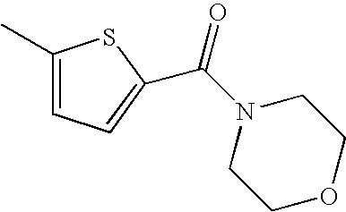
CC1=CC=C(C(N2CCOCC2)=O)S1
